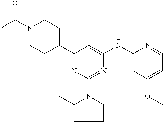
C1(C2CCN(C(C)=O)CC2)=NC(N2C(C)CCC2)=NC(NC2=CC(OC)=CC=N2)=C1
